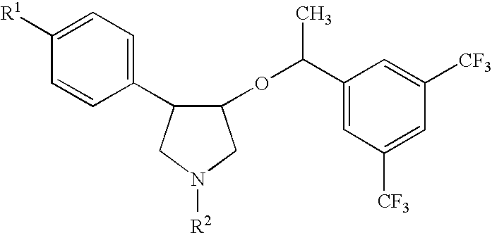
C1([R1])=CC=C(C2C(OC(C3=CC([CF3])=CC([CF3])=C3)C)CN([R2])C2)C=C1
